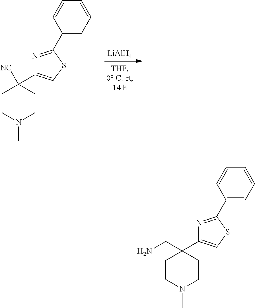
[LiAlH4].C1CN(C)CCC1(C1=CSC(C2=CC=CC=C2)=N1)[NC].C1CN(C)CCC1(C1=CSC(C2=CC=CC=C2)=N1)CN
